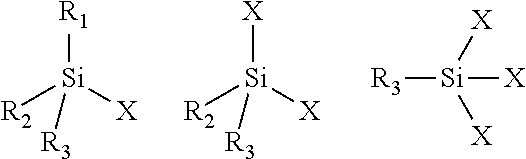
[R1][Si]([X])([R2])[R3].[X][Si]([X])([R2])[R3].[X][Si]([X])([R3])[X]
